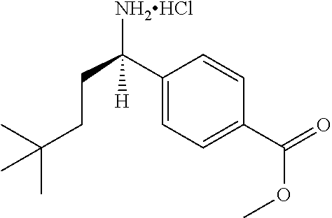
CC(CCC([NH2HCl])(C1=CC=C(C(=O)OC)C=C1)[H])(C)C
